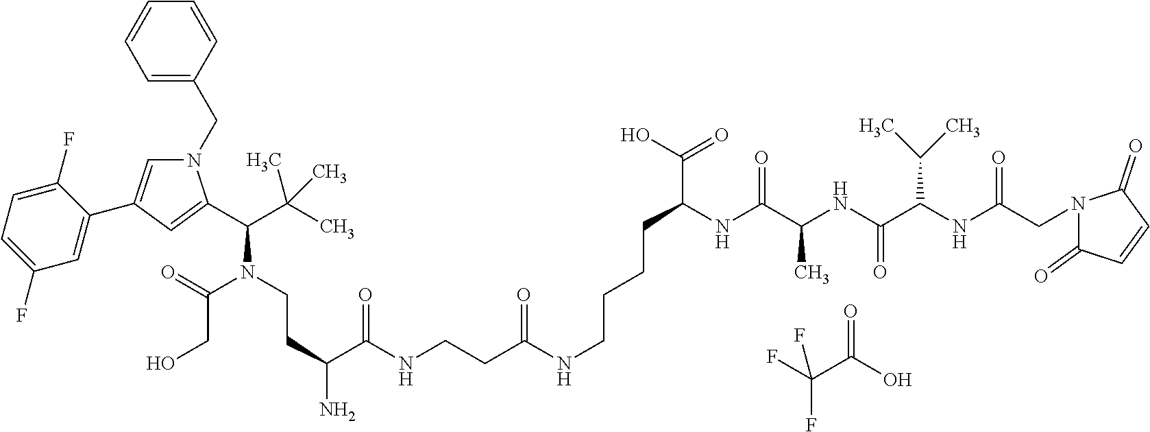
N1(CC2=CC=CC=C2)C=C(C2=CC(F)=CC=C2F)C=C1C(C(C)(C)C)N(CCC(N)C(NCCC(NCCCCC(C(O)=O)NC(C(C)NC(C(NC(CN1C(=O)C=CC1=O)=O)C(C)C)=O)=O)=O)=O)C(=O)CO.O=C(C(F)(F)F)O
